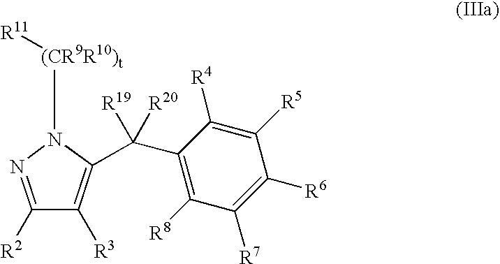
C1(C(C2=C([R3])C([R2])=NN2[(CR9R10)t][R11])([R19])[R20])=C([R8])C([R7])=C([R6])C([R5])=C1[R4]
